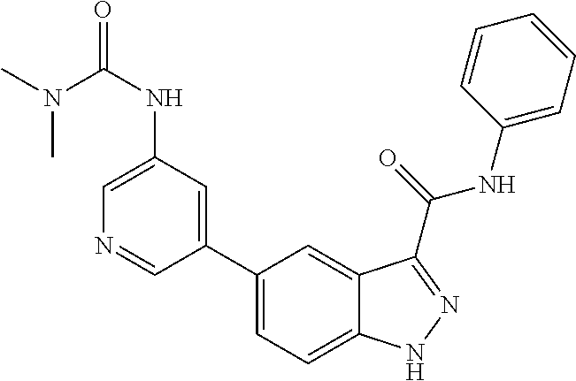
C1(NC(=O)N(C)C)=CN=CC(C2=CC=C3C(=C2)C(C(NC2=CC=CC=C2)=O)=NN3)=C1
